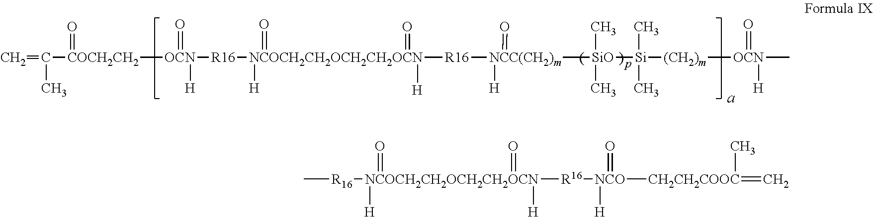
C=C([COCH2CH2](=O)[OCN]([R16][NCOCH2CH2OCH2CH2OCN]([R16][NCC(CH2)m]([SiO]([Si]([(CH2)m][OCN](C)([H])=O)(C)C)(C)C)([H])=O)([H])(=O)(=O)[H])([H])=O)C.[R16]([NCOCH2CH2OCH2CH2OCN]([H])(=O)([R16][NCO]([CH2CH2COOC](=C)C)([H])=O)(=O)[H])C
